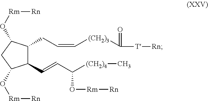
C1(C=CC(O[Rm][Rn])[(CH2)4]C)C(CC=C[(CH2)3]C(=O)[T][Rn])C(O[Rm][Rn])CC1O[Rm][Rn]
